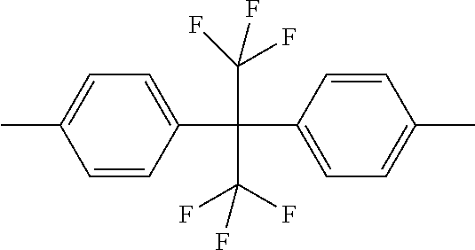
C1=CC(C(C2=CC=C(C)C=C2)(C(F)(F)F)C(F)(F)F)=CC=C1C
